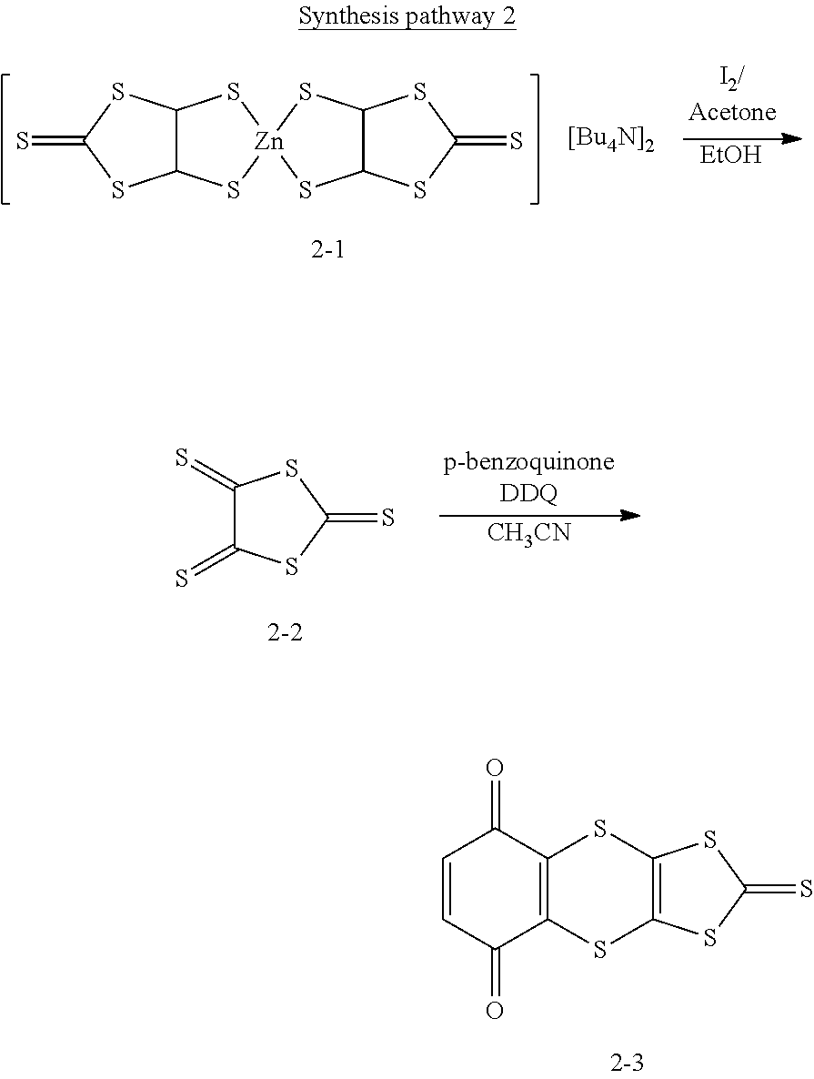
C12C(SC(=S)S1)S[Zn]1(S2)SC2C(SC(=S)S2)S1.[EtOH].C1(=S)C(=S)SC(=S)S1.[CH3CN].C1=CC(=O)C2=C(C1=O)SC1=C(S2)SC(=S)S1
